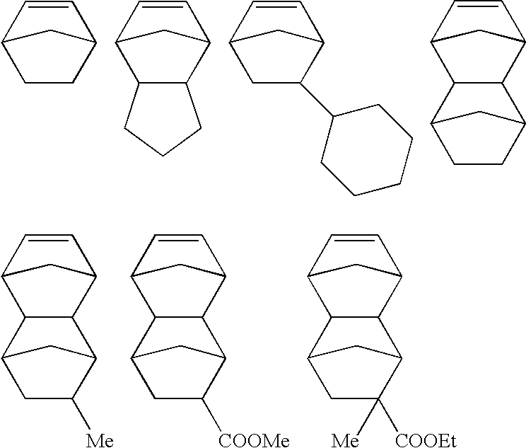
C1=CC2CCC1C2.C1=CC2C3C(C1C2)CCC3.C1=CC2CC(C3CCCCC3)C1C2.C1=CC2CC1C1C2C2CCC1C2.C1=CC2CC1C1C2C2CC([Me])C1C2.C1=CC2CC1C1C2C2CC([COOMe])C1C2.C1=CC2CC1C1C2C2CC([COOEt])([Me])C1C2
